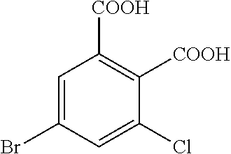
C1=C(Br)C=C(Cl)C([COOH])=C1[COOH]
